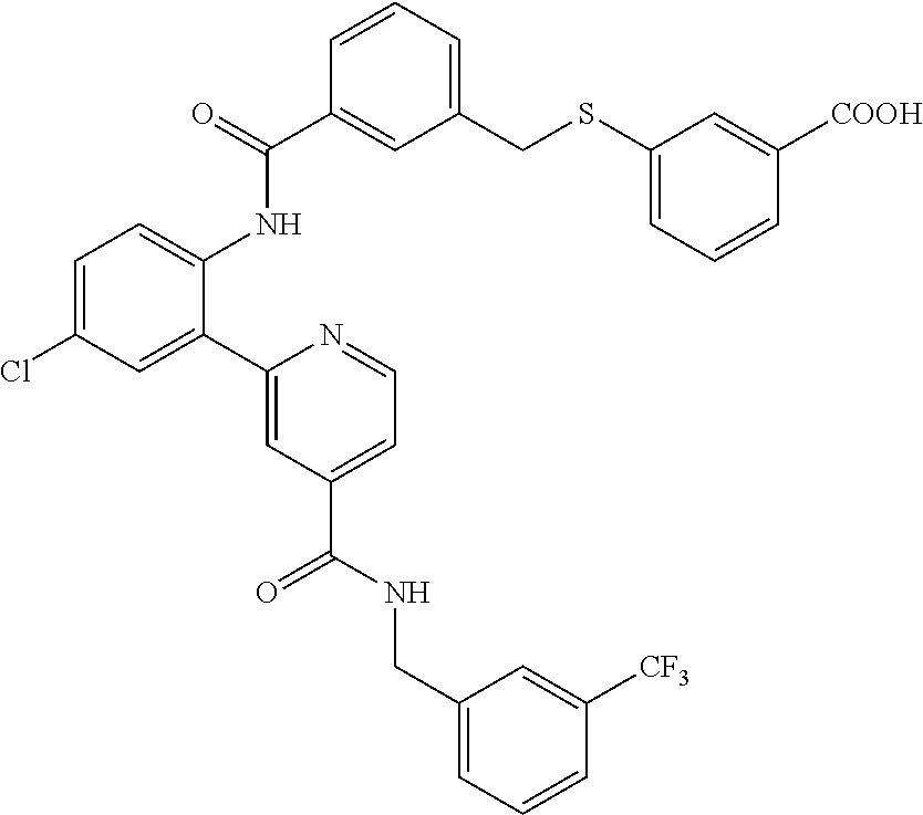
ClC1=CC=C(NC(C2=CC(CSC3=CC=CC([COOH])=C3)=CC=C2)=O)C(C2=CC(C(NCC3=CC=CC([CF3])=C3)=O)=CC=N2)=C1
